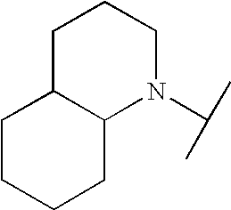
C12C(N(C(C)C)CCC1)CCCC2
